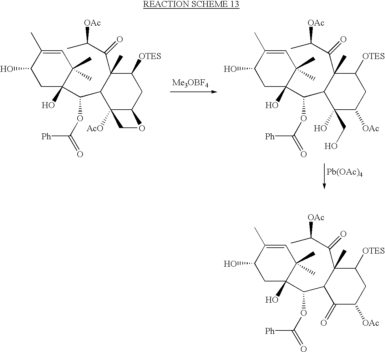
C1(C(C2C(C(C(C)[OAc])=O)(C)C([OTES])CC3C2([AcO])CO3)OC(=O)[Ph])(O)C(C)(C)C=C(C)C(O)C1.C1(C(C2C(C(C(C)[OAc])=O)(C)C([OTES])CC([OAc])C2(O)CO)OC(=O)[Ph])(O)C(C)(C)C=C(C)C(O)C1.[Pb(OAc)4].C1(C(C2C(C(C(C)[OAc])=O)(C)C([OTES])CC([OAc])C2=O)OC(=O)[Ph])(O)C(C)(C)C=C(C)C(O)C1
